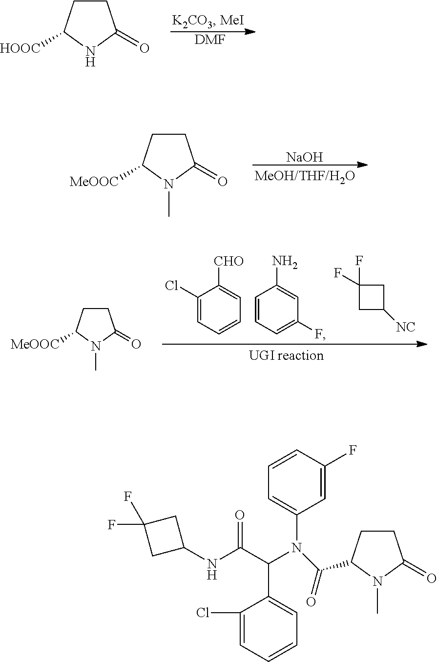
[DMF].C1CC([HOOC])NC1=O.[NaOH].C1CC([MeOOC])N(C)C1=O.C1(Cl)=CC=CC=C1[CHO].C1=CC=C(F)C=C1N.C1(F)(F)CC([NC])C1.C1CC([MeOOC])N(C)C1=O.C1(NC(C(N(C2=CC=CC(F)=C2)C(=O)C2CCC(=O)N2C)C2=CC=CC=C2Cl)=O)CC(F)(F)C1
